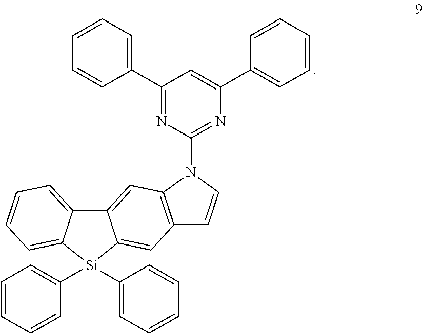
C1(C2=CC=CC=C2)=NC(N2C3=C(C=C2)C=C2C(=C3)C3=CC=CC=C3[Si]2(C2=CC=CC=C2)C2=CC=CC=C2)=NC(C2=CC=CC=C2)=C1
